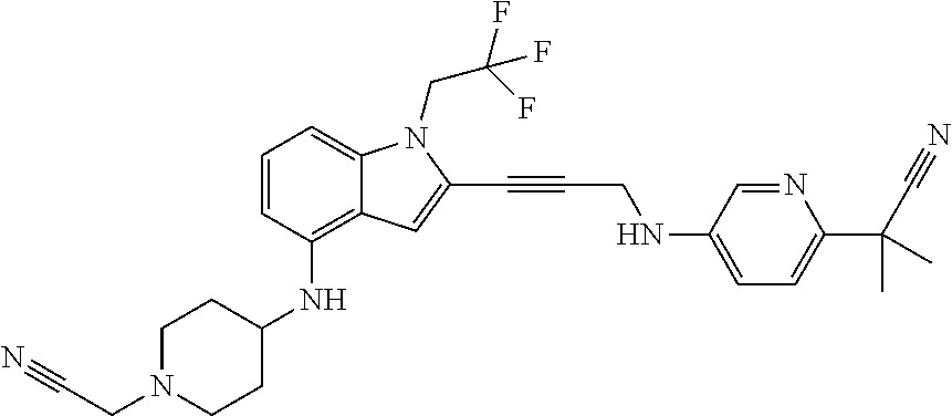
C1=CC(NC2CCN(CC#N)CC2)=C2C(=C1)N(CC(F)(F)F)C(C#CCNC1=CC=C(C(C#N)(C)C)N=C1)=C2
